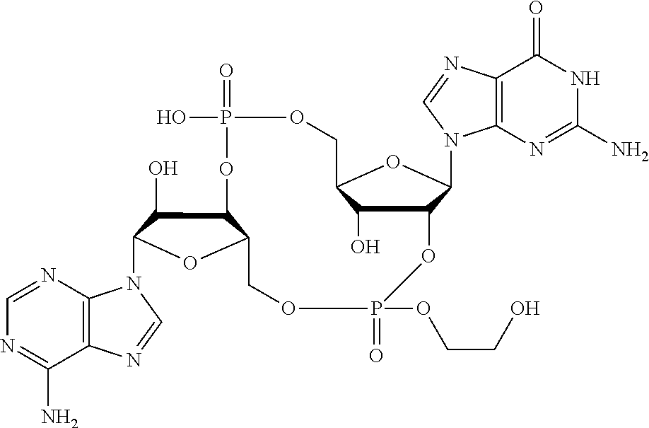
C12=C(N=CN=C1N)N(C1C(O)C3C(O1)COP(=O)(OCCO)OC1C(O)C(COP(=O)(O)O3)OC1N1C3=C(N=C1)C(=O)NC(N)=N3)C=N2
